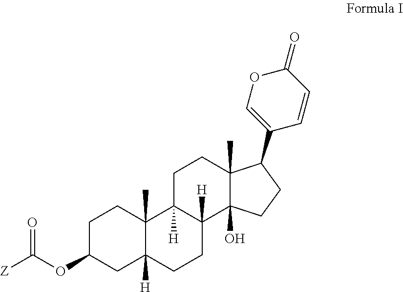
C1C(OC([Z])=O)CC2([H])C(C)(C1)C1([H])C([H])(CC2)C2(O)C(C)(CC1)C(C1=COC(=O)C=C1)CC2
